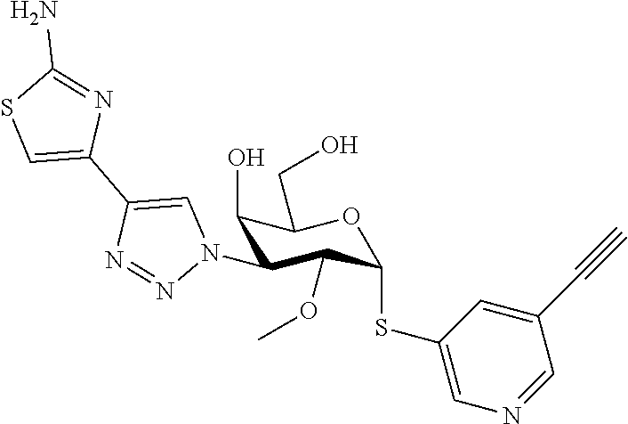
C1(O)C(N2C=C(C3=CSC(N)=N3)N=N2)C(OC)C(SC2=CN=CC(C#C)=C2)OC1CO
